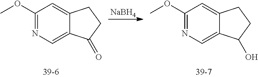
C1(OC)=NC=C2C(=C1)CCC2=O.[NaBH4].C1(OC)=NC=C2C(=C1)CCC2O
